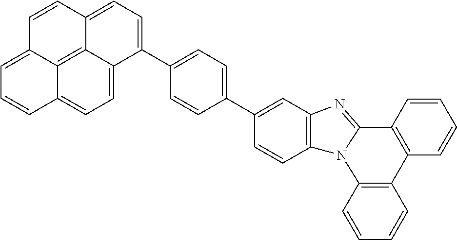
C1=CC2=C(C=C1)N1C(=NC3=C1C=CC(C1=CC=C(C4=CC=C5C6=C7C(=CC=CC7=CC=C46)C=C5)C=C1)=C3)C1=C2C=CC=C1
